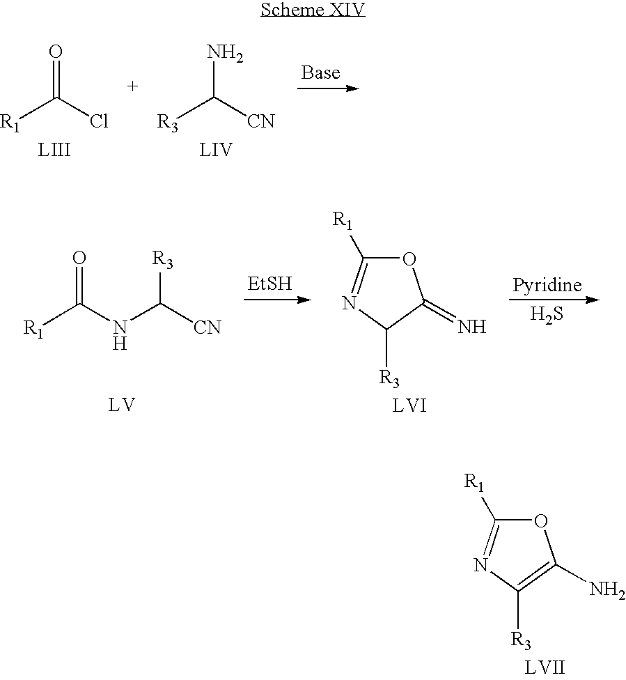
[R1]C(Cl)=O.[R3]C([CN])N.[R1]C(NC([CN])[R3])=O.[EtSH].O1C([R1])=NC([R3])C1=N.S.O1C([R1])=NC([R3])=C1N
